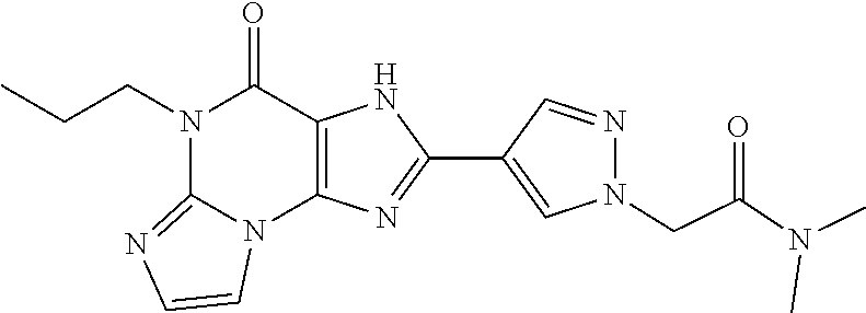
N1(CCC)C2=NC=CN2C2=C(C1=O)NC(C1=CN(CC(N(C)C)=O)N=C1)=N2
